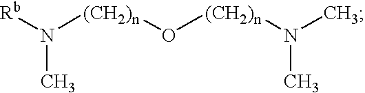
N([(CH2)n]O[(CH2)n]N(C)C)(C)[Rb]
